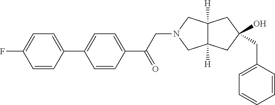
C1(F)=CC=C(C2=CC=C(C(CN3CC4([H])C([H])(C3)CC(CC3=CC=CC=C3)(O)C4)=O)C=C2)C=C1
